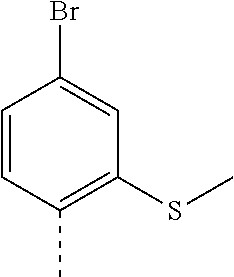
C1=CC(C)=C(SC)C=C1Br
